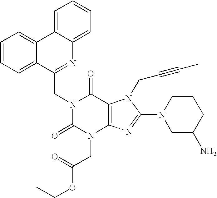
C12=CC=CC=C1C(CN1C(=O)N(CC(OCC)=O)C3=C(C1=O)N(CC#CC)C(N1CC(N)CCC1)=N3)=NC1=CC=CC=C21
